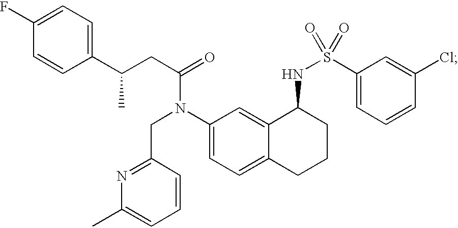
C1(C(CC(=O)N(C2=CC=C3C(=C2)C(NS(=O)(C2=CC=CC(Cl)=C2)=O)CCC3)CC2=NC(C)=CC=C2)C)=CC=C(F)C=C1
